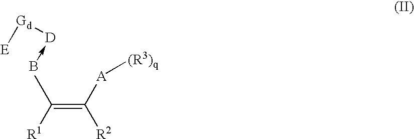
[E][Gd][D]-B.CC(=C([A][(R3)q])[R2])[R1]
